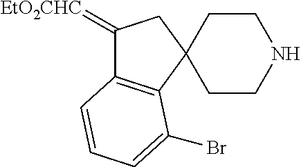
C1CNCCC12CC(=[EtO2CHC])C1=C2C(Br)=CC=C1
